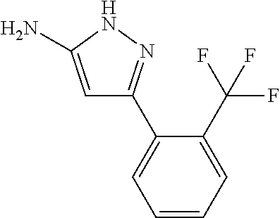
C1=C(N)NN=C1C1=CC=CC=C1C(F)(F)F
